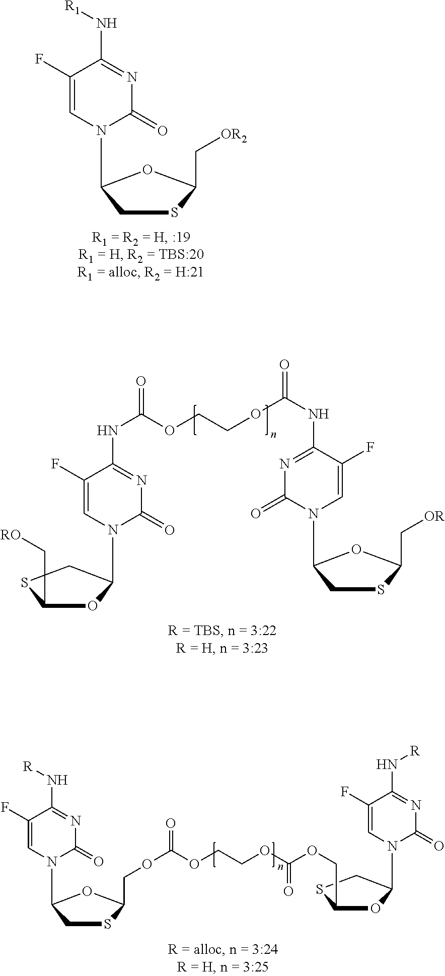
N1=C(N[R1])C(F)=CN(C2CSC(C[OR2])O2)C1=O.N1=C(N[R])C(F)=CN(C2CSC(COC(=O)OCCOC(OCC3OC(N4C=C(F)C(N[R])=NC4=O)CS3)=O)O2)C1=O.C1(F)=CN(C2CSC(C[OR])O2)C(=O)N=C1NC(=O)OCCOC(NC1=NC(=O)N(C2OC(C[RO])SC2)C=C1F)=O
